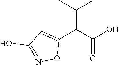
C1(C(C(O)=O)C(C)C)=CC(O)=NO1
